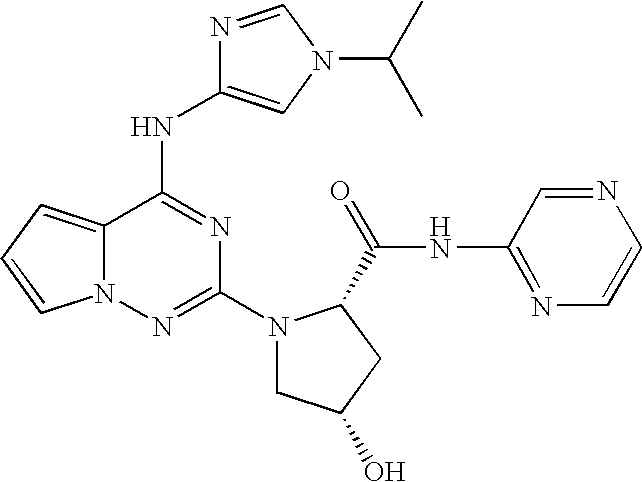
C12=CC=CN1N=C(N1CC(O)CC1C(=O)NC1=NC=CN=C1)N=C2NC1=CN(C(C)C)C=N1
